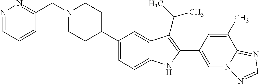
C1(C2CCN(CC3=NN=CC=C3)CC2)=CC=C2C(=C1)C(C(C)C)=C(C1=CN3C(=NC=N3)C(C)=C1)N2
